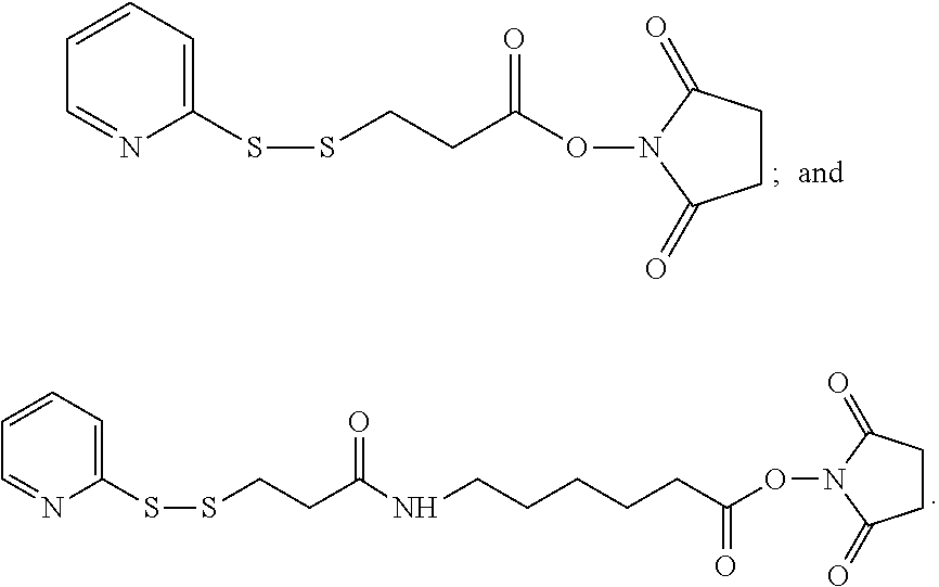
C(ON1C(=O)CCC1=O)(=O)CCSSC1=CC=CC=N1.O(N1C(=O)CCC1=O)C(=O)CCCCCNC(CCSSC1=CC=CC=N1)=O
